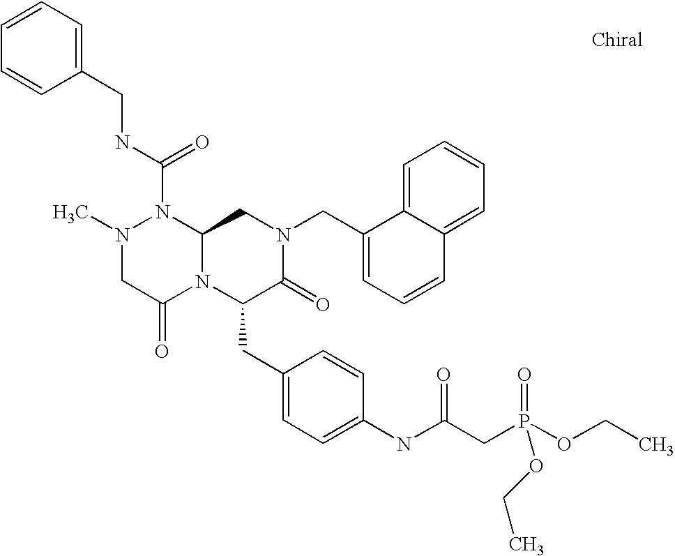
CN1CC(=O)N2C(N1C(NCC1=CC=CC=C1)=O)CN(CC1=CC=CC3=CC=CC=C13)C(=O)C2CC1=CC=C(NC(=O)CP(OCC)(=O)OCC)C=C1
